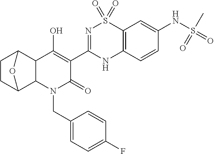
C1(C2=NS(=O)(=O)C3=C(N2)C=CC(NS(=O)(=O)C)=C3)=C(O)C2C3CCC(C2N(CC2=CC=C(F)C=C2)C1=O)O3
